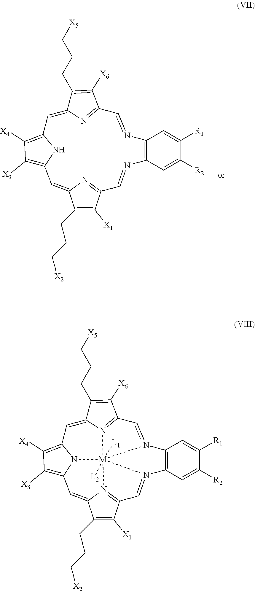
[X5]CCCC1=C([X6])C2=NC1=CC1=C([X4])C([X3])=C(N1)C=C1N=C(C([X1])=C1CCC[X2])C=NC1=C(C=C([R1])C([R2])=C1)N=C2.[X5]CCCC1=C([X6])C2=N3C1=CC1=C([X4])C([X3])=C4N1[M]315([L1])([L2])N(=CC3=N1C(=C4)C(CCC[X2])=C3[X1])C1=C(C=C([R1])C([R2])=C1)N5=C2
